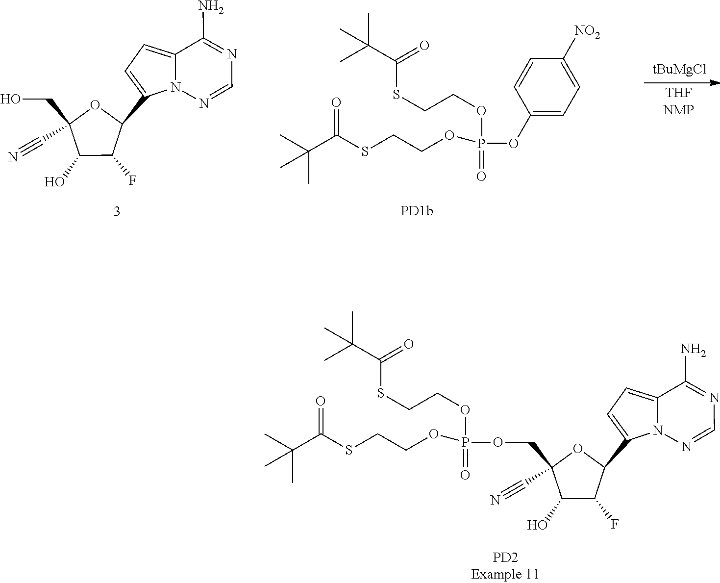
N1=C(N)C2=CC=C(C3OC(CO)(C#N)C(O)C3F)N2N=C1.[THFNMP].O=P(OCCSC(C(C)(C)C)=O)(OC1=CC=C([NO2])C=C1)OCCSC(C(C)(C)C)=O.[tBuMgCl].O=P(OCCSC(C(C)(C)C)=O)(OCCSC(C(C)(C)C)=O)OCC1(C#N)OC(C2=CC=C3C(N)=NC=NN32)C(F)C1O
